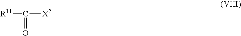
[R11]C([X2])=O
